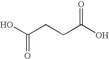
C(CCC(O)=O)(O)=O
